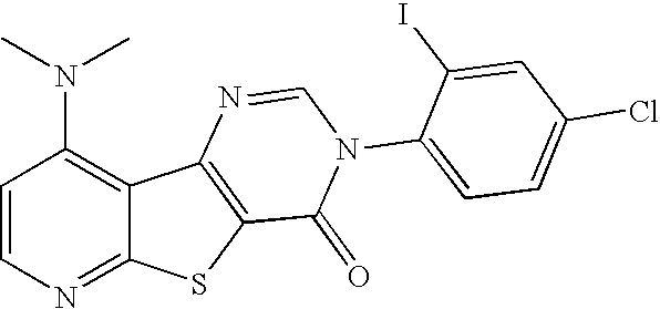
C1=CN=C2C(=C1N(C)C)C1=C(S2)C(=O)N(C2=CC=C(Cl)C=C2I)C=N1
